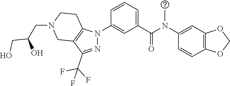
C1(N(C(C2=CC=CC(N3N=C(C(F)(F)F)C4=C3CCN(CC(CO)O)C4)=C2)=O)C)=CC2=C(C=C1)OCO2
